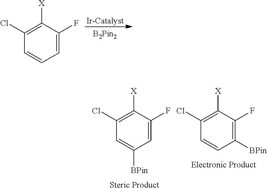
C1(Cl)=C([X])C(F)=CC=C1.C1(Cl)=C([X])C(F)=CC([BPin])=C1.C1(Cl)=C([X])C(F)=C([BPin])C=C1
